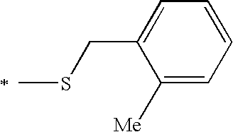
C1([Me])=CC=CC=C1CSC
